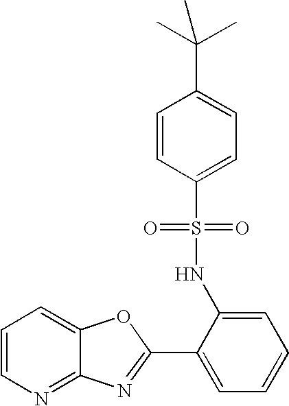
C1=CN=C2C(=C1)OC(C1=CC=CC=C1NS(=O)(=O)C1=CC=C(C(C)(C)C)C=C1)=N2
